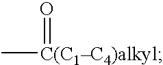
O=[C(C1C4)alkyl]C
